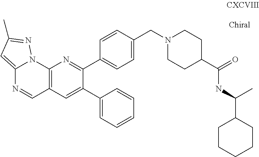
C12=C(C=C(C3=CC=CC=C3)C(C3=CC=C(CN4CCC(C(=O)NC(C5CCCCC5)C)CC4)C=C3)=N1)C=NC1=CC(C)=NN21
